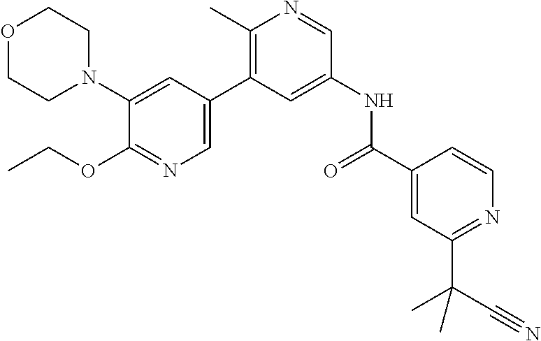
O1CCN(C2=CC(C3=C(C)N=CC(NC(C4=CC(C(C#N)(C)C)=NC=C4)=O)=C3)=CN=C2OCC)CC1
